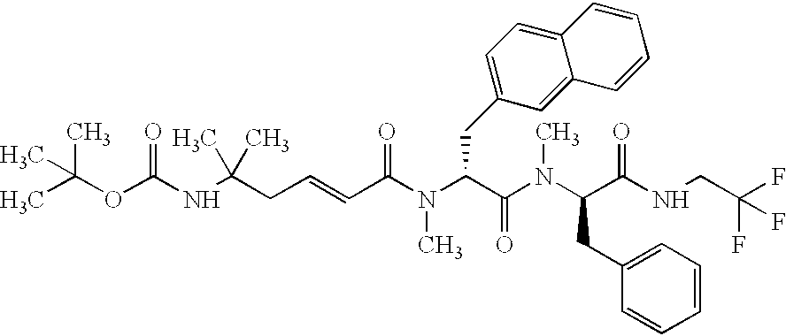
N(C(C(N(C(C(NCC(F)(F)F)=O)CC1=CC=CC=C1)C)=O)CC1=CC=C2C(=C1)C=CC=C2)(C)C(C=CCC(NC(OC(C)(C)C)=O)(C)C)=O
